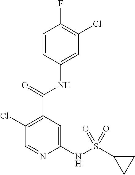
C1=CC(NC(C2=C(Cl)C=NC(NS(C3CC3)(=O)=O)=C2)=O)=CC(Cl)=C1F
